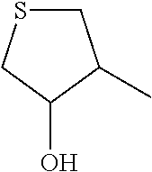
C1SCC(O)C1C
